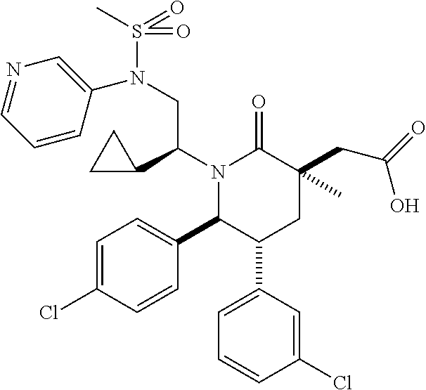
C1=C(Cl)C=CC(C2C(C3=CC=CC(Cl)=C3)CC(C)(CC(=O)O)C(=O)N2C(C2CC2)CN(C2=CN=CC=C2)S(C)(=O)=O)=C1
